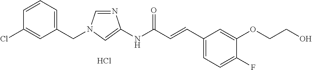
N1=CN(CC2=CC=CC(Cl)=C2)C=C1NC(C=CC1=CC=C(F)C(OCCO)=C1)=O.Cl
